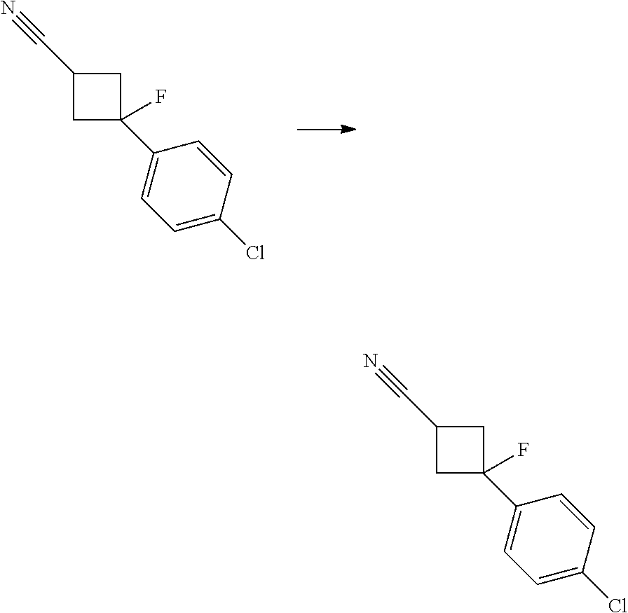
C1C(C2=CC=C(Cl)C=C2)(F)CC1C#N.C1C(C2=CC=C(Cl)C=C2)(F)CC1C#N
